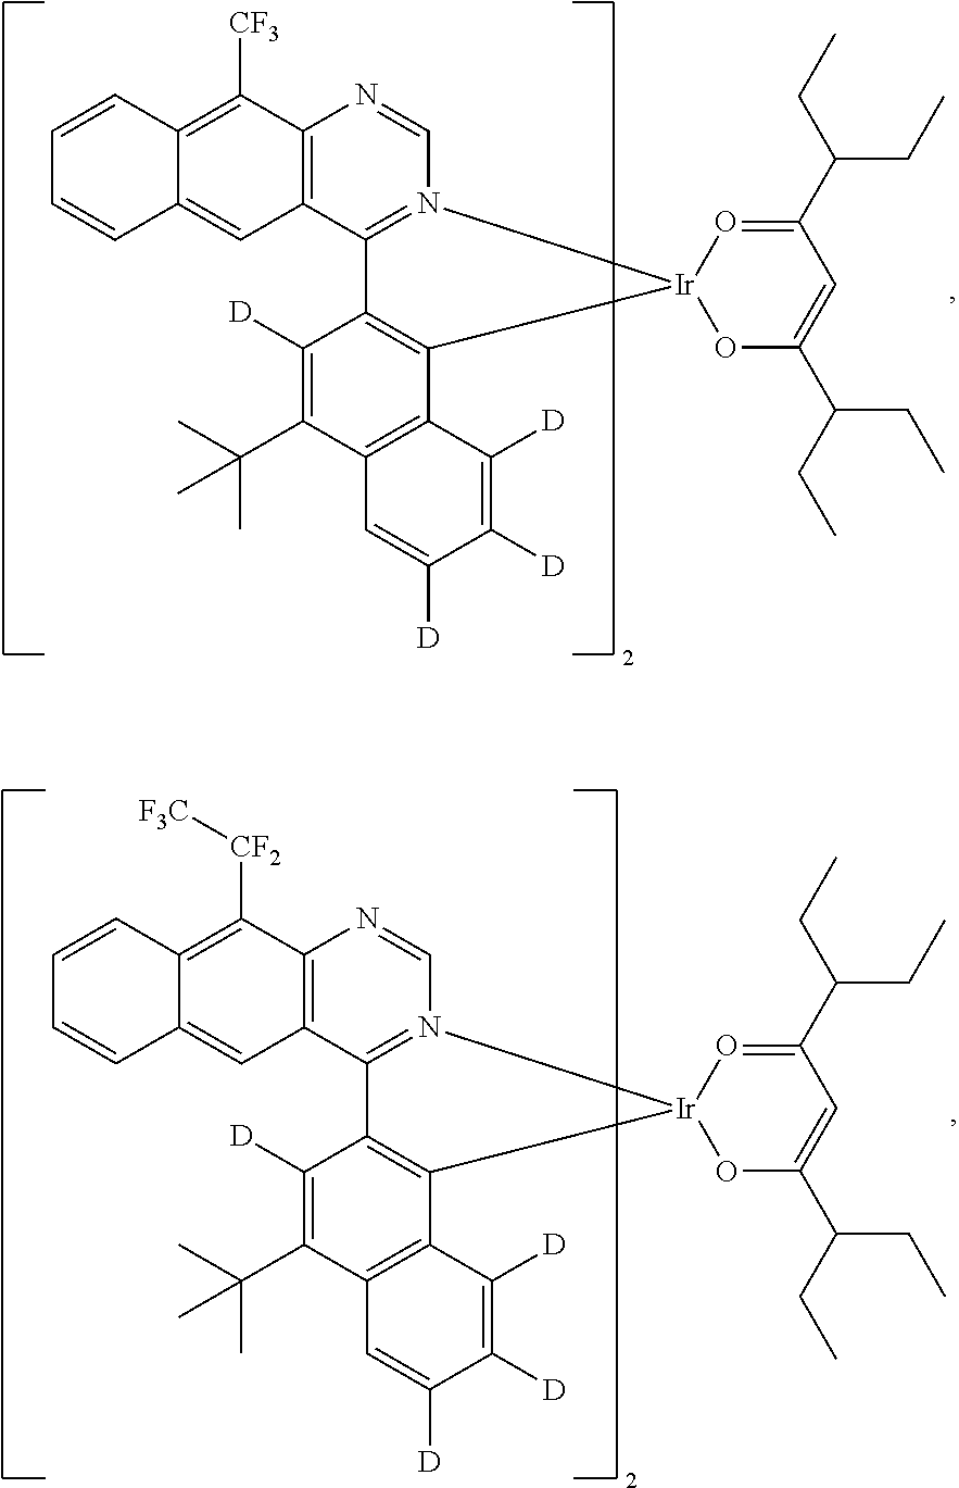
C12=C(C3=N(C=N1)[Ir]1(C4=C3C([D])=C(C(C)(C)C)C3=C4C([D])=C([D])C([D])=C3)OC(C(CC)CC)=CC(C(CC)CC)=O1)C=C1C(=C2[CF3])C=CC=C1.C12=C(C3=N(C=N1)[Ir]1(C4=C3C([D])=C(C(C)(C)C)C3=C4C([D])=C([D])C([D])=C3)OC(C(CC)CC)=CC(C(CC)CC)=O1)C=C1C(=C2[CF2][F3C])C=CC=C1
